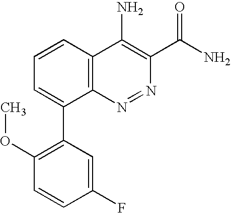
C1(F)=CC(C2=CC=CC3=C2N=NC(C(=O)N)=C3N)=C(OC)C=C1
